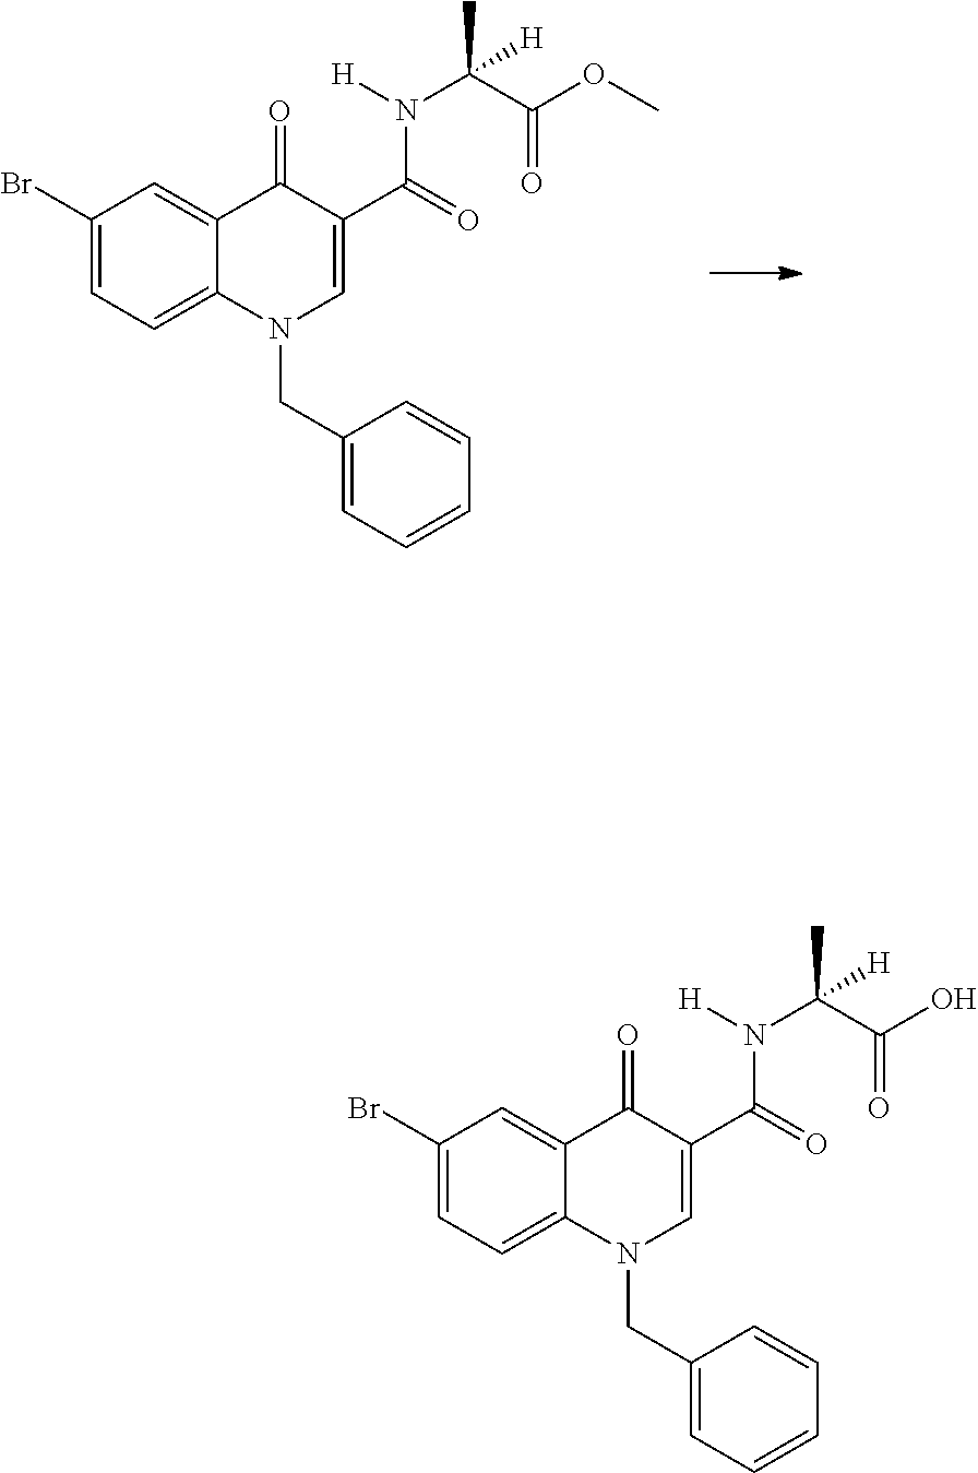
C1(Br)=CC=C2C(=C1)C(=O)C(C(=O)N([H])C(C(OC)=O)(C)[H])=CN2CC1=CC=CC=C1.C1(Br)=CC=C2C(=C1)C(=O)C(C(=O)N([H])C(C(O)=O)(C)[H])=CN2CC1=CC=CC=C1
